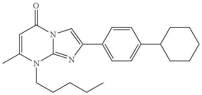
C1=C(C)N(CCCCC)C2=NC(C3=CC=C(C4CCCCC4)C=C3)=CN2C1=O
